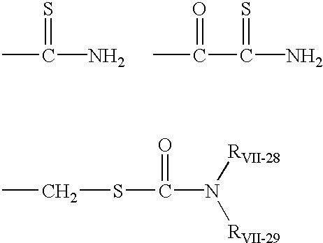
C(SC(=O)N([RVII-28])[RVII-29])C.C(=S)(C)N.C(=S)(C(=O)C)N
